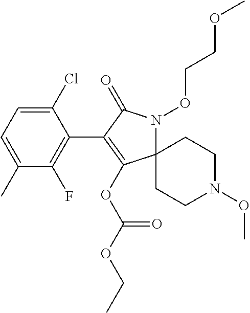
C12(N(OCCOC)C(=O)C(C3=C(F)C(C)=CC=C3Cl)=C1OC(OCC)=O)CCN(OC)CC2
